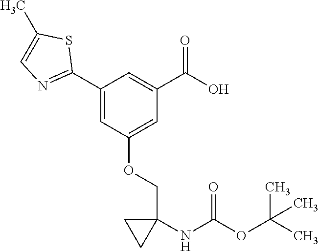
C1(C2=NC=C(C)S2)=CC(OCC2(NC(OC(C)(C)C)=O)CC2)=CC(C(O)=O)=C1
